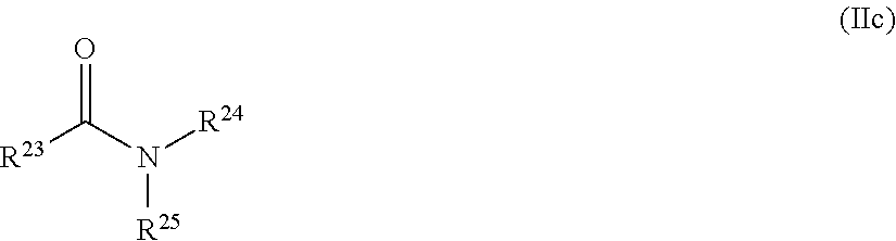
C(N([R25])[R24])([R23])=O
